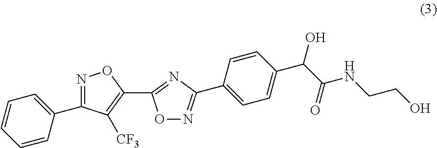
C1=CC=CC(C2=NOC(C3=NC(C4=CC=C(C(O)C(=O)NCCO)C=C4)=NO3)=C2[CF3])=C1
